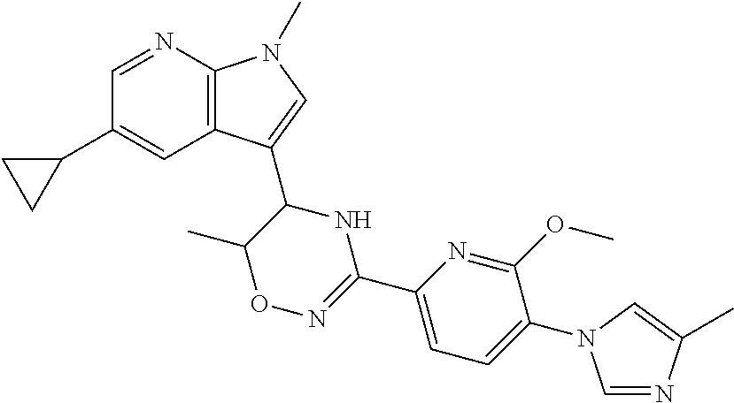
C1=NC2=C(C=C1C1CC1)C(C1NC(C3=CC=C(N4C=NC(C)=C4)C(OC)=N3)=NOC1C)=CN2C
